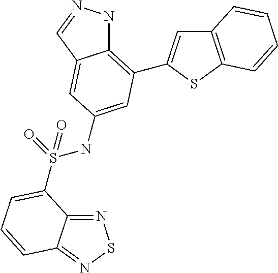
N1=C2C(=NS1)C=CC=C2S(=O)(NC1=CC(C2=CC3=C(S2)C=CC=C3)=C2NN=CC2=C1)=O
